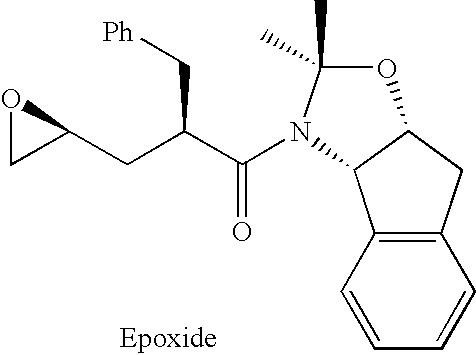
C12=C(C=CC=C1)C1C(C2)OC(C)(C)N1C(C(CC1CO1)C[Ph])=O
